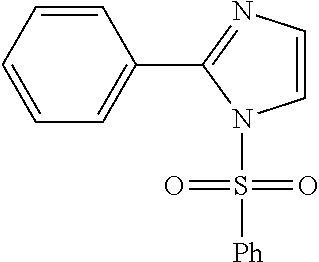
C1=CC=C(C2=NC=CN2S(=O)(=O)[Ph])C=C1
